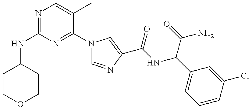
N(C1=NC=C(C)C(N2C=NC(C(NC(C3=CC=CC(Cl)=C3)C(=O)N)=O)=C2)=N1)C1CCOCC1
